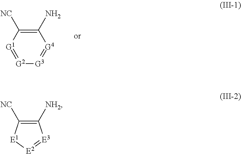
C1(N)=C([NC])[G1]=[G2][G3]=[G4]1.C1([NH2])=C([NC])[E1][E2]=[E3]1
